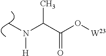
C(C(O[W23])=O)(N([H])C)C
